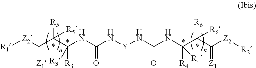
N(C(NC([R3])([R3])C(C([Z2][R1])=[Z1])([R5])[R5])=O)[Y]NC(NC([R4])([R4])C(C([Z2][R2])=[Z1])([R6])[R6])=O
